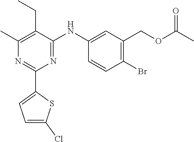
C1(C)=C(CC)C(NC2=CC(COC(C)=O)=C(Br)C=C2)=NC(C2=CC=C(Cl)S2)=N1
